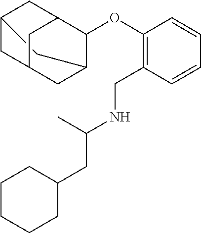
C12CC3CC(CC(C3OC3=C(CNC(CC4CCCCC4)C)C=CC=C3)C1)C2
